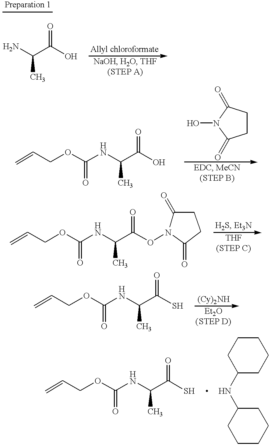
NC(C(O)=O)C.N(C(C(O)=O)C)C(OCC=C)=O.C1CC(=O)N(O)C1=O.N(C(C(ON1C(=O)CCC1=O)=O)C)C(OCC=C)=O.N(C(C(S)=O)C)C(OCC=C)=O.N(C(C(S)=O)C)C(OCC=C)=O.C1(NC2CCCCC2)CCCCC1
